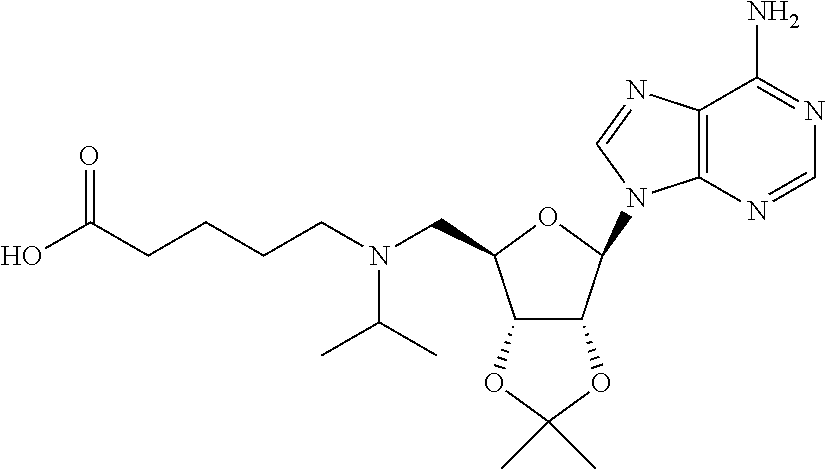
C(C1C2C(C(N3C4=C(C(N)=NC=N4)N=C3)O1)OC(C)(C)O2)N(CCCCC(O)=O)C(C)C
